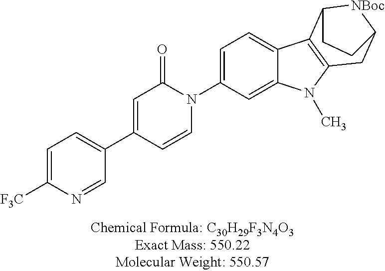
C1=C([F3C])N=CC(C2=CC(=O)N(C3=CC=C4C(=C3)N(C)C3=C4C4[NBoc]C(C3)CC4)C=C2)=C1
